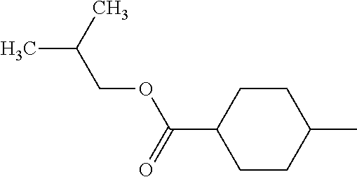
C1CC(C(OCC(C)C)=O)CCC1C
